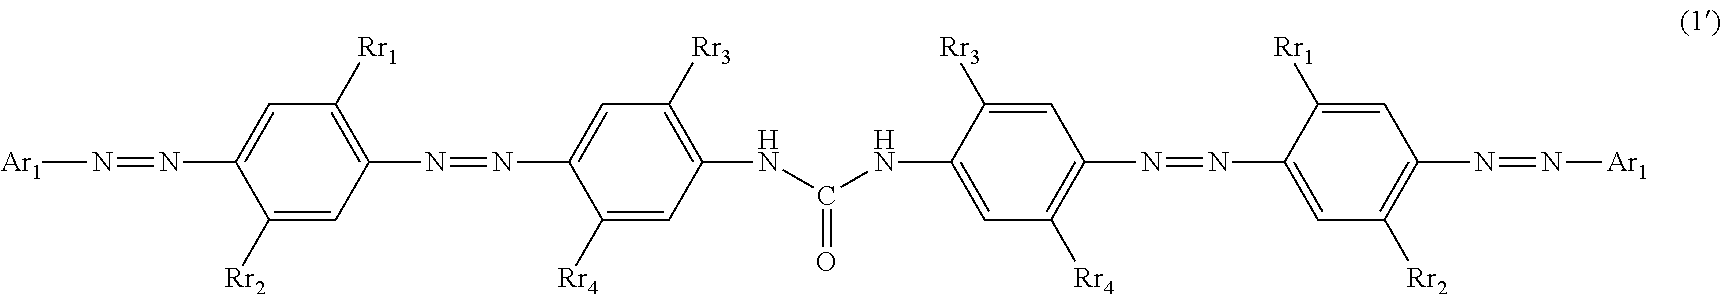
[Ar1]N=NC1=CC([Rr1])=C(N=NC2=CC([Rr3])=C(NC(=O)NC3=CC([Rr4])=C(N=NC4=CC([Rr2])=C(N=N[Ar1])C=C4[Rr1])C=C3[Rr3])C=C2[Rr4])C=C1[Rr2]
